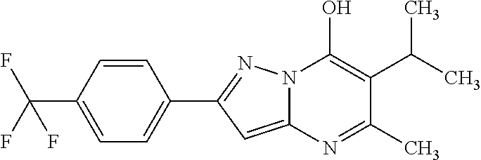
C12=CC(C3=CC=C(C(F)(F)F)C=C3)=NN1C(O)=C(C(C)C)C(C)=N2
